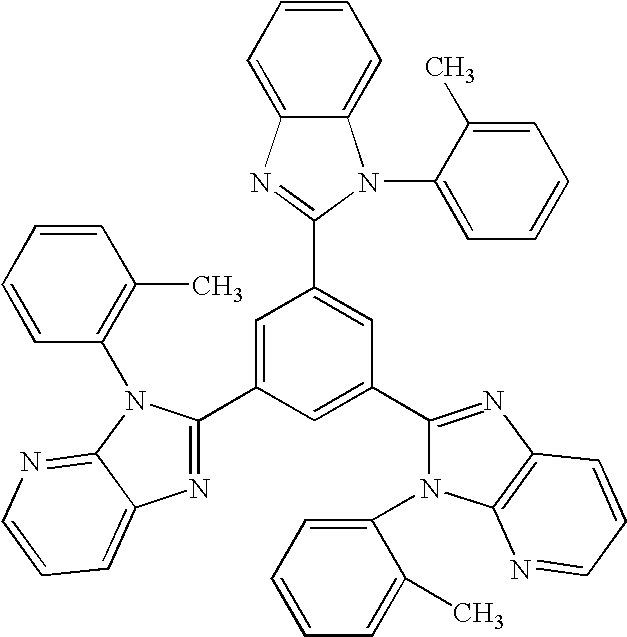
C1=C(C2=NC3=CC=CN=C3N2C2=C(C)C=CC=C2)C=C(C2=NC3=C(N2C2=CC=CC=C2C)N=CC=C3)C=C1C1=NC2=CC=CC=C2N1C1=CC=CC=C1C
